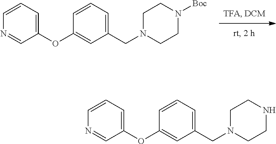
N1=CC(OC2=CC(CN3CCN([Boc])CC3)=CC=C2)=CC=C1.N1=CC(OC2=CC(CN3CCNCC3)=CC=C2)=CC=C1
